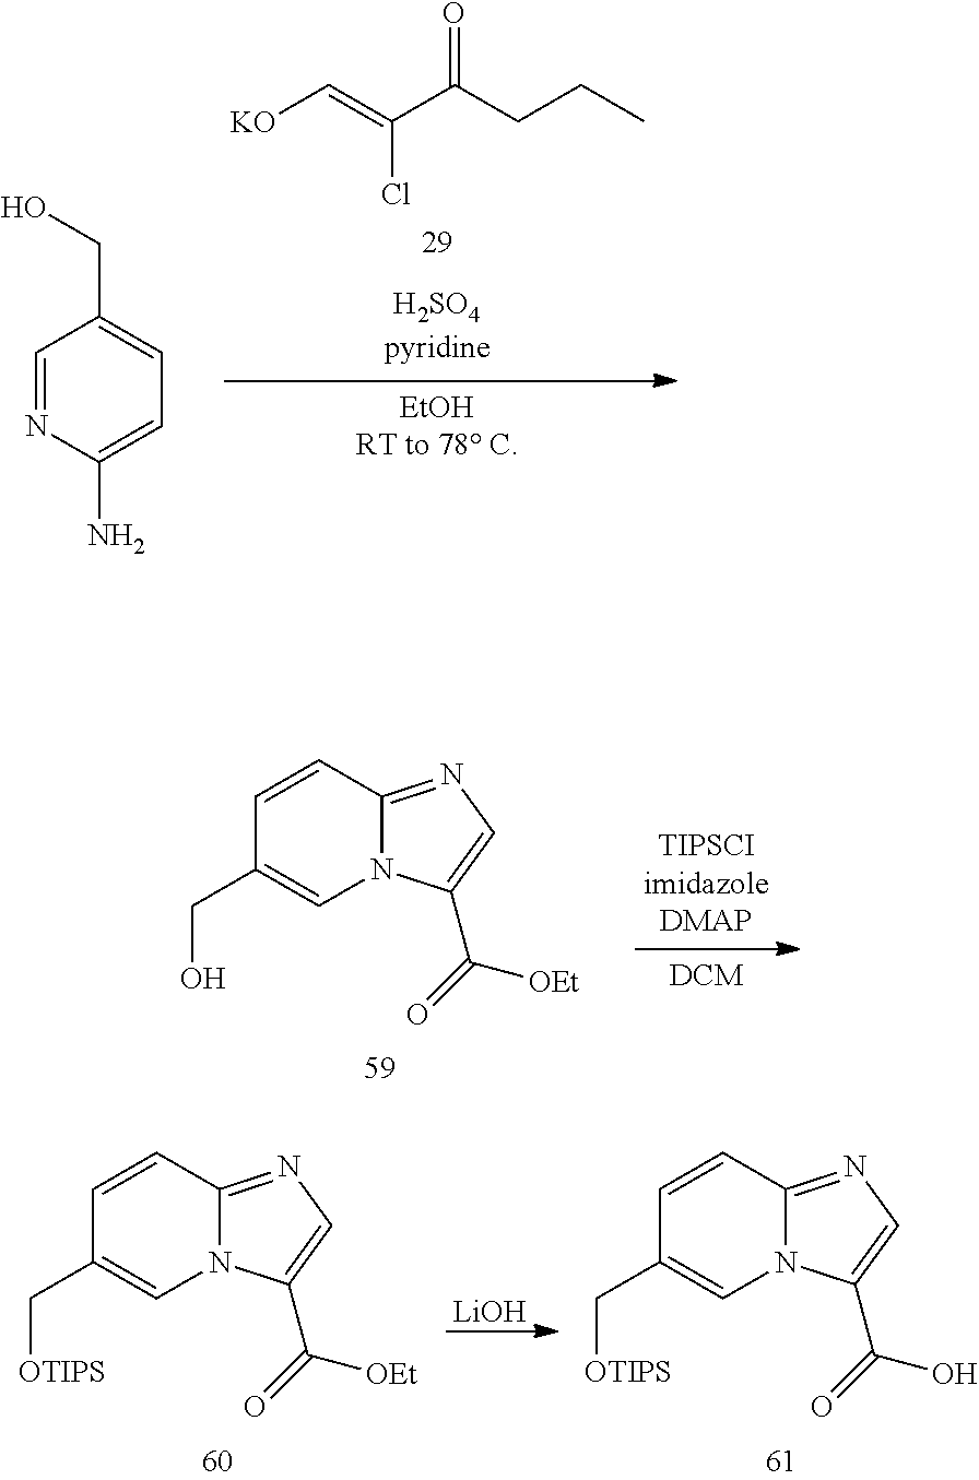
[KO]C=C(C(CCC)=O)Cl.C1=NC(N)=CC=C1CO.C1=CC2=NC=C(C(=O)[OEt])N2C=C1CO.C1=CC2=NC=C(C(=O)[OEt])N2C=C1C[OTIPS].[LiOH].C1=CC2=NC=C(C(=O)O)N2C=C1C[OTIPS]
